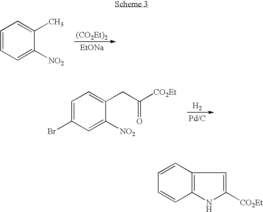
[(CO2Et)2].[EtONa].C1=CC=C([NO2])C(C)=C1.[H2].C1=C(Br)C=C([NO2])C(CC(=O)[CO2Et])=C1.C1=CC2=C(C=C1)NC([CO2Et])=C2
